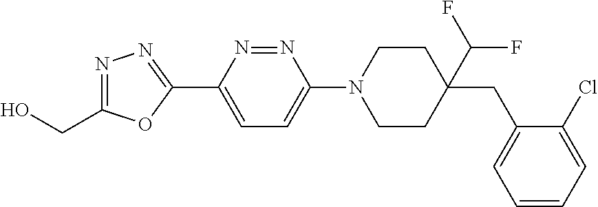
N1=C(CO)OC(C2=CC=C(N3CCC(C(F)F)(CC4=CC=CC=C4Cl)CC3)N=N2)=N1
